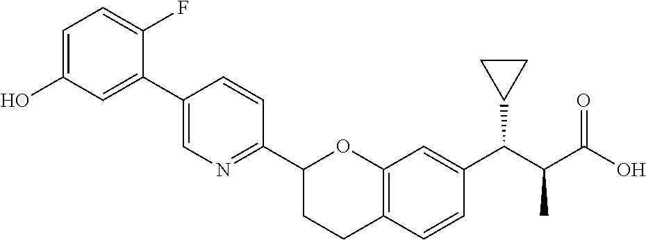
C1=C(O)C=C(C2=CN=C(C3CCC4=C(O3)C=C(C(C(C(O)=O)C)C3CC3)C=C4)C=C2)C(F)=C1
